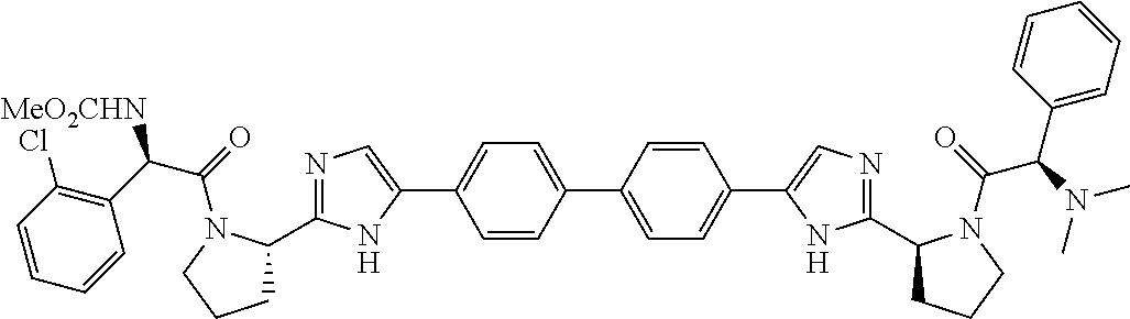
C1(C2=CC=C(C3=CN=C(C4CCCN4C(C(C4=CC=CC=C4)N(C)C)=O)N3)C=C2)=CC=C(C2=CN=C(C3CCCN3C(C(C3=C(Cl)C=CC=C3)[MeO2CHN])=O)N2)C=C1
